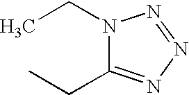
N1(CC)C(CC)=NN=N1
